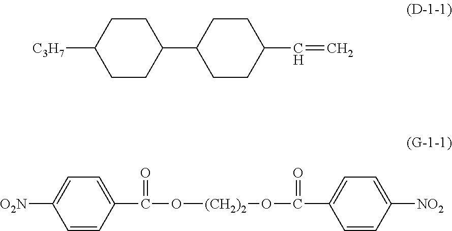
C1CC([C3H7])CCC1C1CCC(C=C)CC1.C1=CC(C(=O)O[(CH2)2]OC(=O)C2=CC=C([NO2])C=C2)=CC=C1[O2N]
